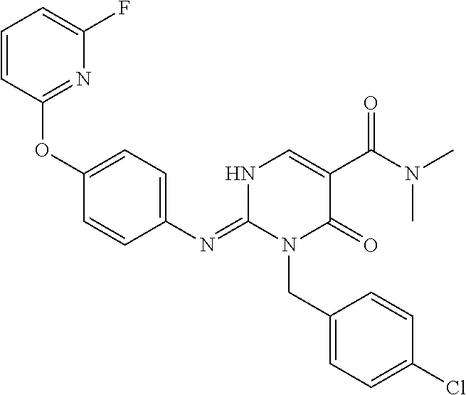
O(C1=CC=C(N=C2N(CC3=CC=C(Cl)C=C3)C(=O)C(C(N(C)C)=O)=CN2)C=C1)C1=NC(F)=CC=C1
